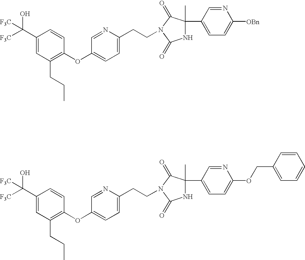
C1(C([F3C])([F3C])O)=CC(CCC)=C(OC2=CC=C(CCN3C(=O)C(C4=CC=C([OBn])N=C4)(C)NC3=O)N=C2)C=C1.C1(C([F3C])([F3C])O)=CC(CCC)=C(OC2=CC=C(CCN3C(=O)C(C4=CC=C(OCC5=CC=CC=C5)N=C4)(C)NC3=O)N=C2)C=C1
